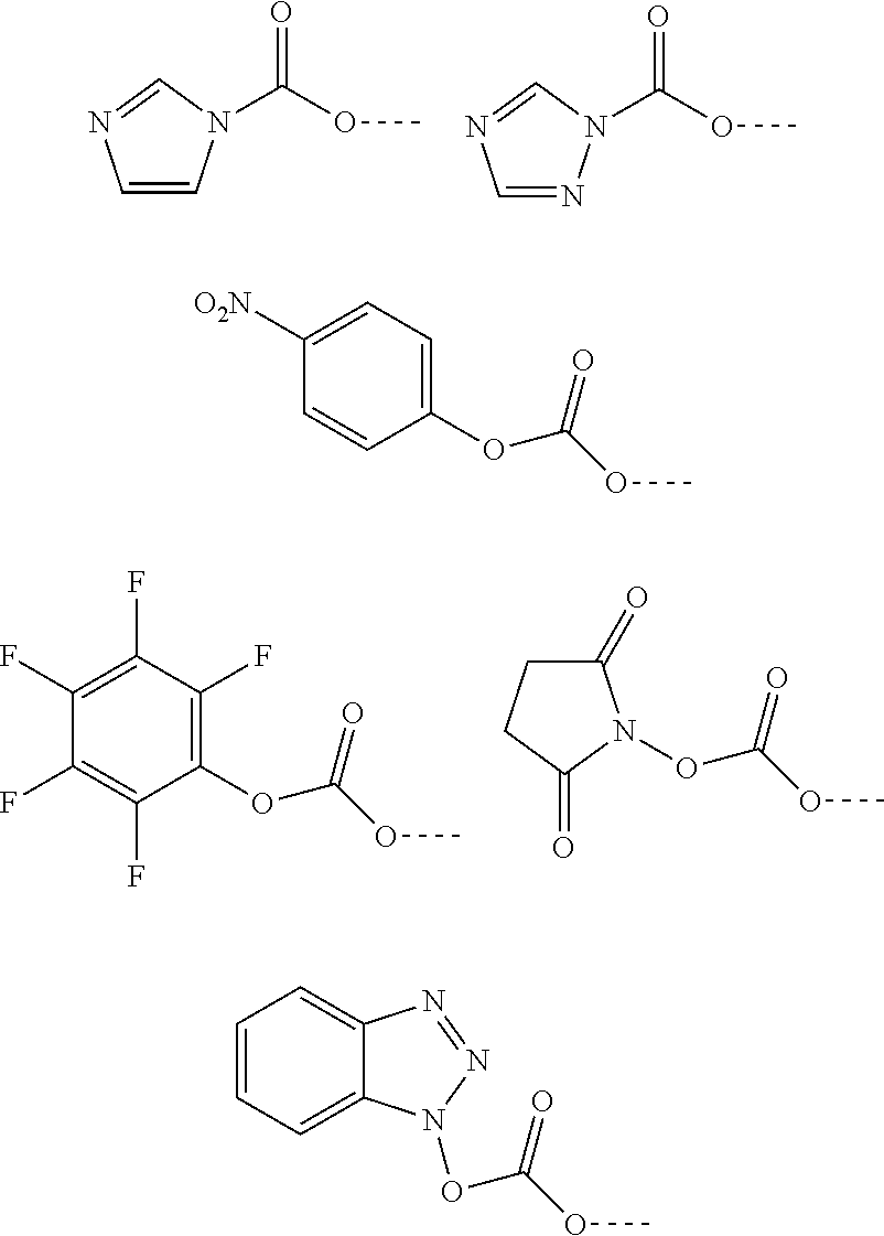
N1=CN(C(OC)=O)C=C1.N1=CN(C(OC)=O)N=C1.C1(OC(OC)=O)=C(F)C(F)=C(F)C(F)=C1F.C1(=O)CCC(=O)N1OC(OC)=O.C1(OC(OC)=O)=CC=C([O2N])C=C1.C1=CC=C2C(=C1)N=NN2OC(OC)=O
